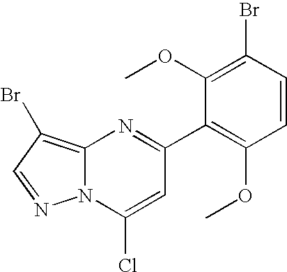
C1(C2=C(OC)C=CC(Br)=C2OC)=NC2=C(Br)C=NN2C(Cl)=C1
